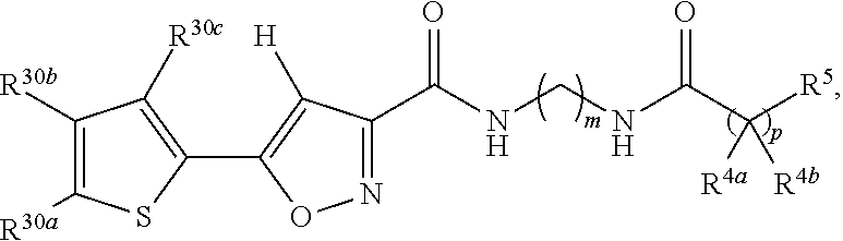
N1=C(C(NCNC(C([R5])([R4b])[R4a])=O)=O)C([H])=C(C2=C([R30c])C([R30b])=C([R30a])S2)O1
